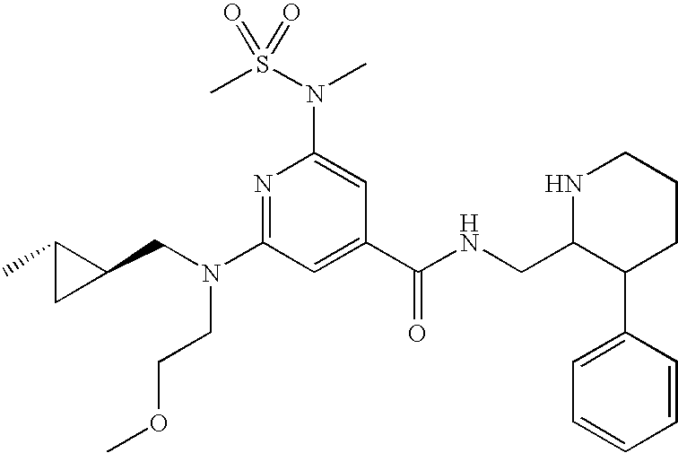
N1=C(N(CC2C(C)C2)CCOC)C=C(C(NCC2C(C3=CC=CC=C3)CCCN2)=O)C=C1N(S(C)(=O)=O)C
